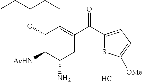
Cl.C1(OC(CC)CC)C([AcHN])C(N)CC(C(=O)C2=CC=C([OMe])S2)=C1
